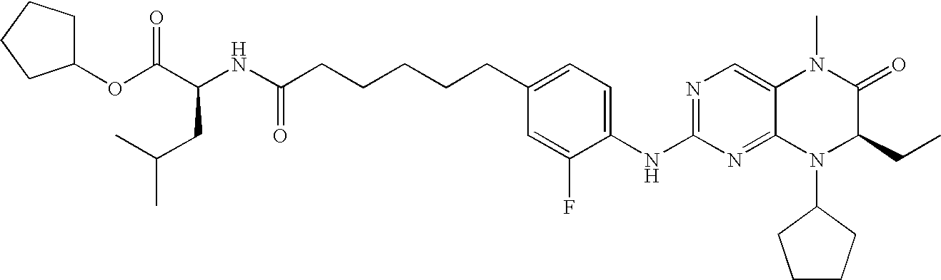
C1(OC(C(NC(CCCCCC2=CC=C(NC3=NC=C4C(=N3)N(C3CCCC3)C(CC)C(=O)N4C)C(F)=C2)=O)CC(C)C)=O)CCCC1
